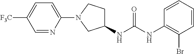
C1(NC(NC2=C(Br)C=CC=C2)=O)CCN(C2=CC=C([F3C])C=N2)C1
